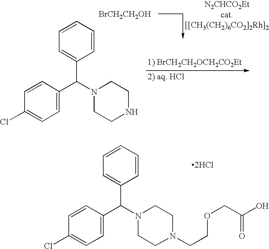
C1=CC(C(N2CCNCC2)C2=CC=CC=C2)=CC=C1Cl.[1) BrCH2CH2OCH2CO2Et].[BrCH2CH2OH].C1=CC(C(N2CCN(CCOCC(O)=O)CC2)C2=CC=CC=C2)=CC=C1Cl.[2HCl]
